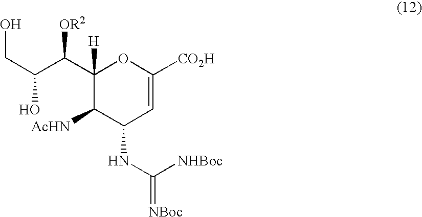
C1(C(C(O)CO)[OR2])([H])C([AcHN])C(NC(=[NBoc])[NHBoc])C=C([CO2H])O1
